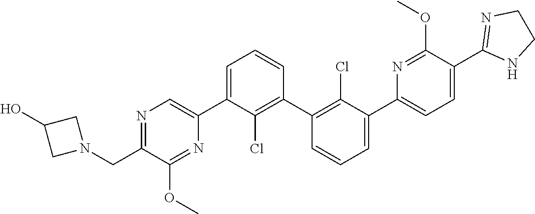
C1C(O)CN1CC1=NC=C(C2=CC=CC(C3=C(Cl)C(C4=CC=C(C5=NCCN5)C(OC)=N4)=CC=C3)=C2Cl)N=C1OC
